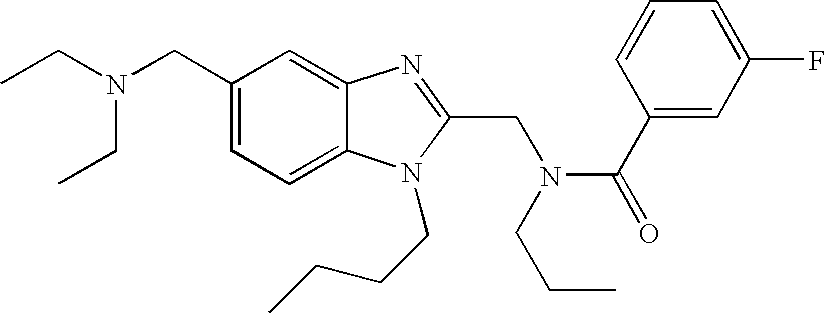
C1(CN(CC)CC)=CC=C2C(=C1)N=C(CN(CCC)C(=O)C1=CC(F)=CC=C1)N2CCCC
